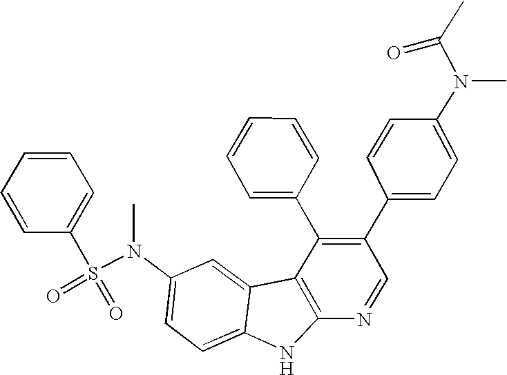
N(C1=CC=C2C(=C1)C1=C(N2)N=CC(C2=CC=C(N(C(C)=O)C)C=C2)=C1C1=CC=CC=C1)(S(C1=CC=CC=C1)(=O)=O)C
